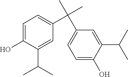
C1=C(O)C(C(C)C)=CC(C(C)(C)C2=CC=C(O)C(C(C)C)=C2)=C1
